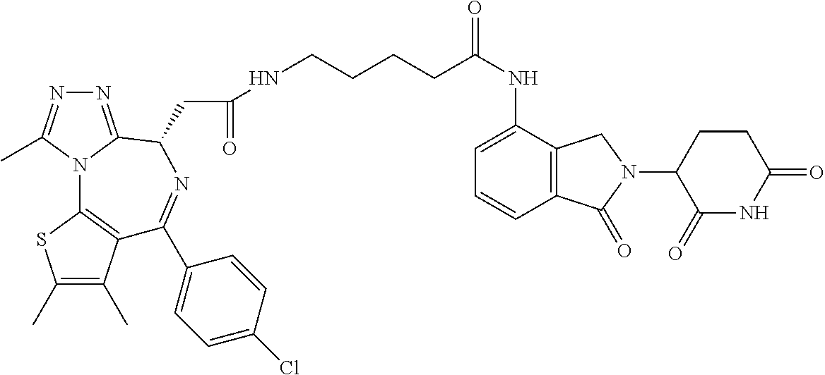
C1(C)=C(C)C2=C(S1)N1C(=NN=C1C)C(CC(NCCCCC(NC1=CC=CC3=C1CN(C1C(=O)NC(=O)CC1)C3=O)=O)=O)N=C2C1=CC=C(Cl)C=C1
